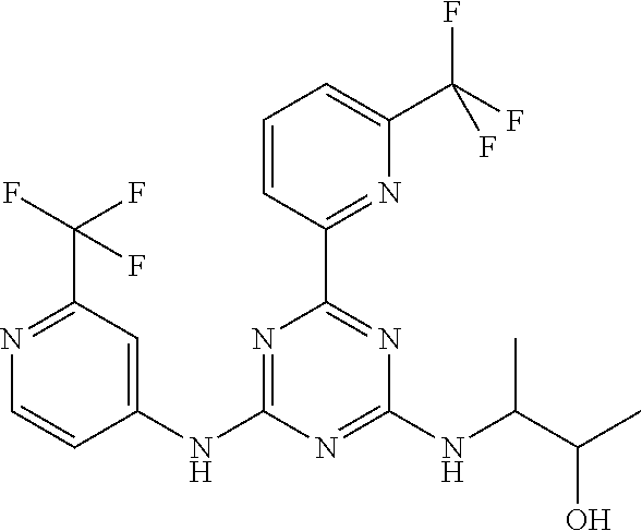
C1=CC(C2=NC(NC(C(C)O)C)=NC(NC3=CC(C(F)(F)F)=NC=C3)=N2)=NC(C(F)(F)F)=C1
